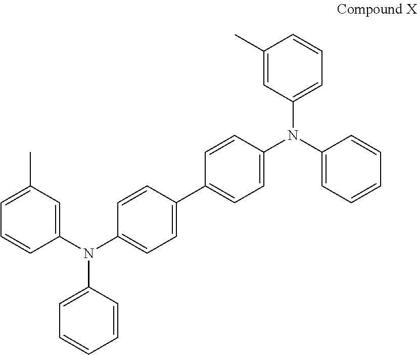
C1=CC=C(N(C2=CC(C)=CC=C2)C2=CC=C(C3=CC=C(N(C4=CC=CC=C4)C4=CC=CC(C)=C4)C=C3)C=C2)C=C1
